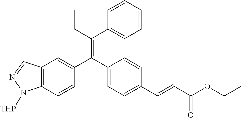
C12=C(N([THP])N=C1)C=CC(C(C1=CC=C(C=CC(OCC)=O)C=C1)=C(C1=CC=CC=C1)CC)=C2
